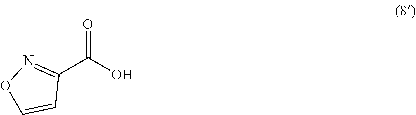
C1(C(=O)O)=NOC=C1
